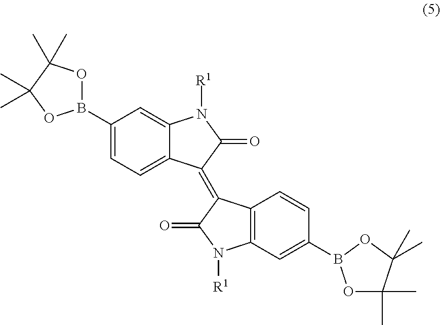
C1(B2OC(C)(C)C(C)(C)O2)=CC=C2C(=C1)N([R1])C(=O)C2=C1C2=C(C=C(B3OC(C)(C)C(C)(C)O3)C=C2)N([R1])C1=O
